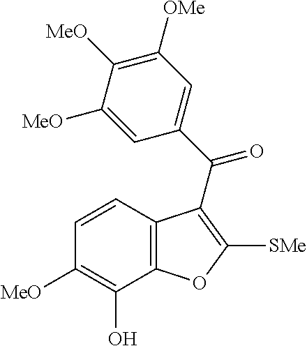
C12=C(C=CC([MeO])=C1O)C(C(C1=CC([OMe])=C([MeO])C([MeO])=C1)=O)=C([SMe])O2
